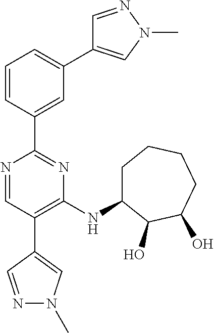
C1=NN(C)C=C1C1=CC=CC(C2=NC(NC3CCCCC(O)C3O)=C(C3=CN(C)N=C3)C=N2)=C1
